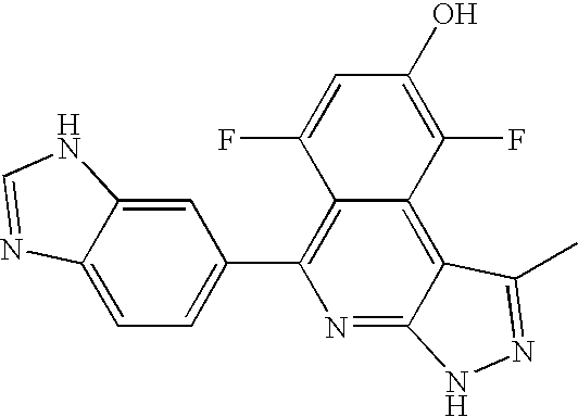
C1=C2C(=CC(C3=C4C(=C5C(=N3)NN=C5C)C(F)=C(O)C=C4F)=C1)NC=N2
